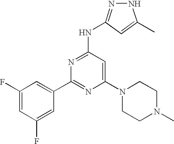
N1N=C(NC2=NC(C3=CC(F)=CC(F)=C3)=NC(N3CCN(C)CC3)=C2)C=C1C
